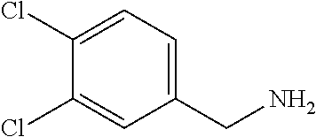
C1(CN)=CC=C(Cl)C(Cl)=C1
